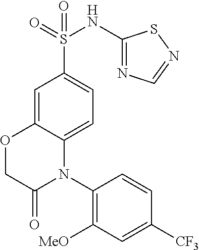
C1=C2C(=CC=C1S(=O)(NC1=NC=NS1)=O)N(C1=C([MeO])C=C([CF3])C=C1)C(=O)CO2
